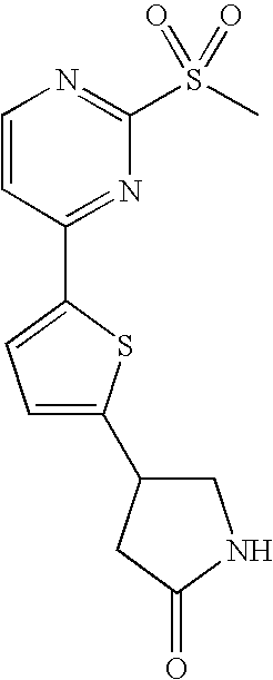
C1=CC(C2=CC=C(C3CNC(=O)C3)S2)=NC(S(C)(=O)=O)=N1
